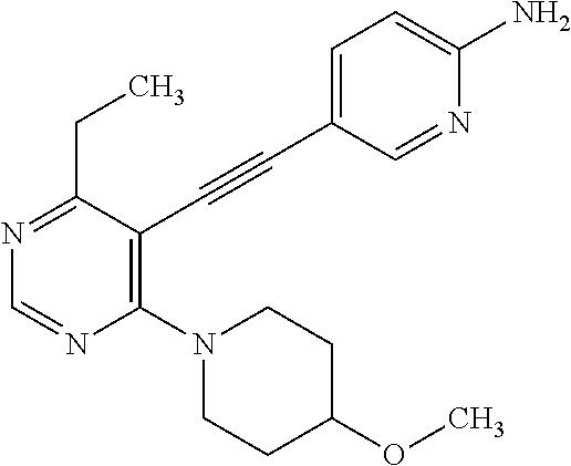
N1=C(CC)C(C#CC2=CC=C(N)N=C2)=C(N2CCC(OC)CC2)N=C1
